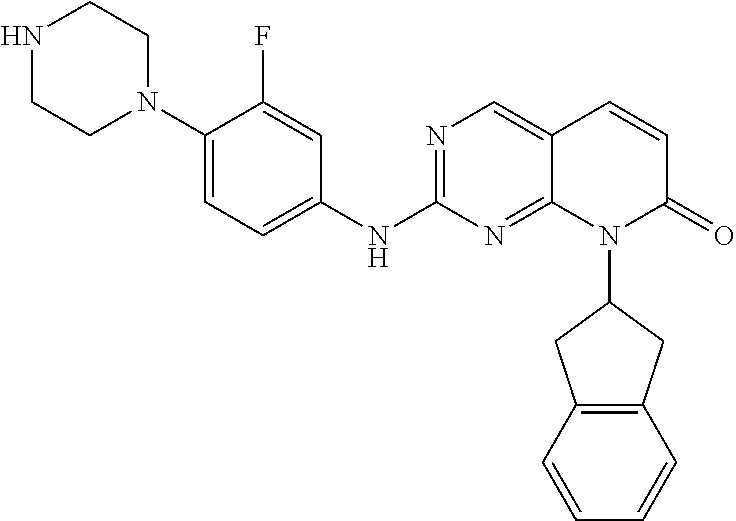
C1(N2CCNCC2)=CC=C(NC2=NC=C3C(=N2)N(C2CC4=C(C2)C=CC=C4)C(=O)C=C3)C=C1F
